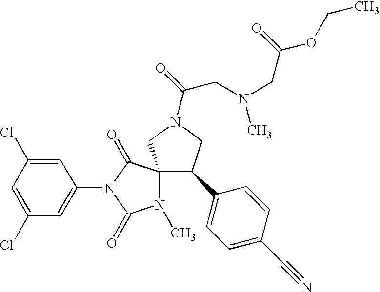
C1=C(Cl)C=C(N2C(=O)C3(N(C)C2=O)C(C2=CC=C(C#N)C=C2)CN(C(CN(C)CC(OCC)=O)=O)C3)C=C1Cl
